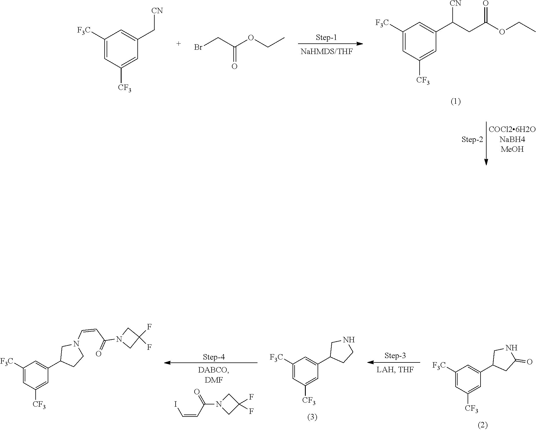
C1=C([F3C])C=C(C[CN])C=C1[CF3].CCOC(CBr)=O.C1=C([F3C])C=C(C(CC(=O)OCC)[CN])C=C1[CF3].IC=CC(=O)N1CC(F)(F)C1.C1=C([CF3])C=C([F3C])C=C1C1CNC(=O)C1.C1=C([CF3])C=C([F3C])C=C1C1CN(C=CC(N2CC(F)(F)C2)=O)CC1.C1=C([CF3])C=C([F3C])C=C1C1CNCC1
